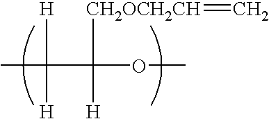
CC(C(OC)([CH2OCH2CH]=C)[H])([H])[H]
